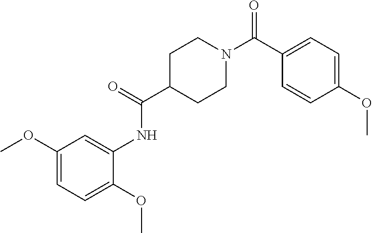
C1(C(N2CCC(C(=O)NC3=CC(OC)=CC=C3OC)CC2)=O)=CC=C(OC)C=C1
